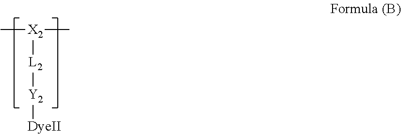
C[X2](C)[L2][Y2][DyeII]
